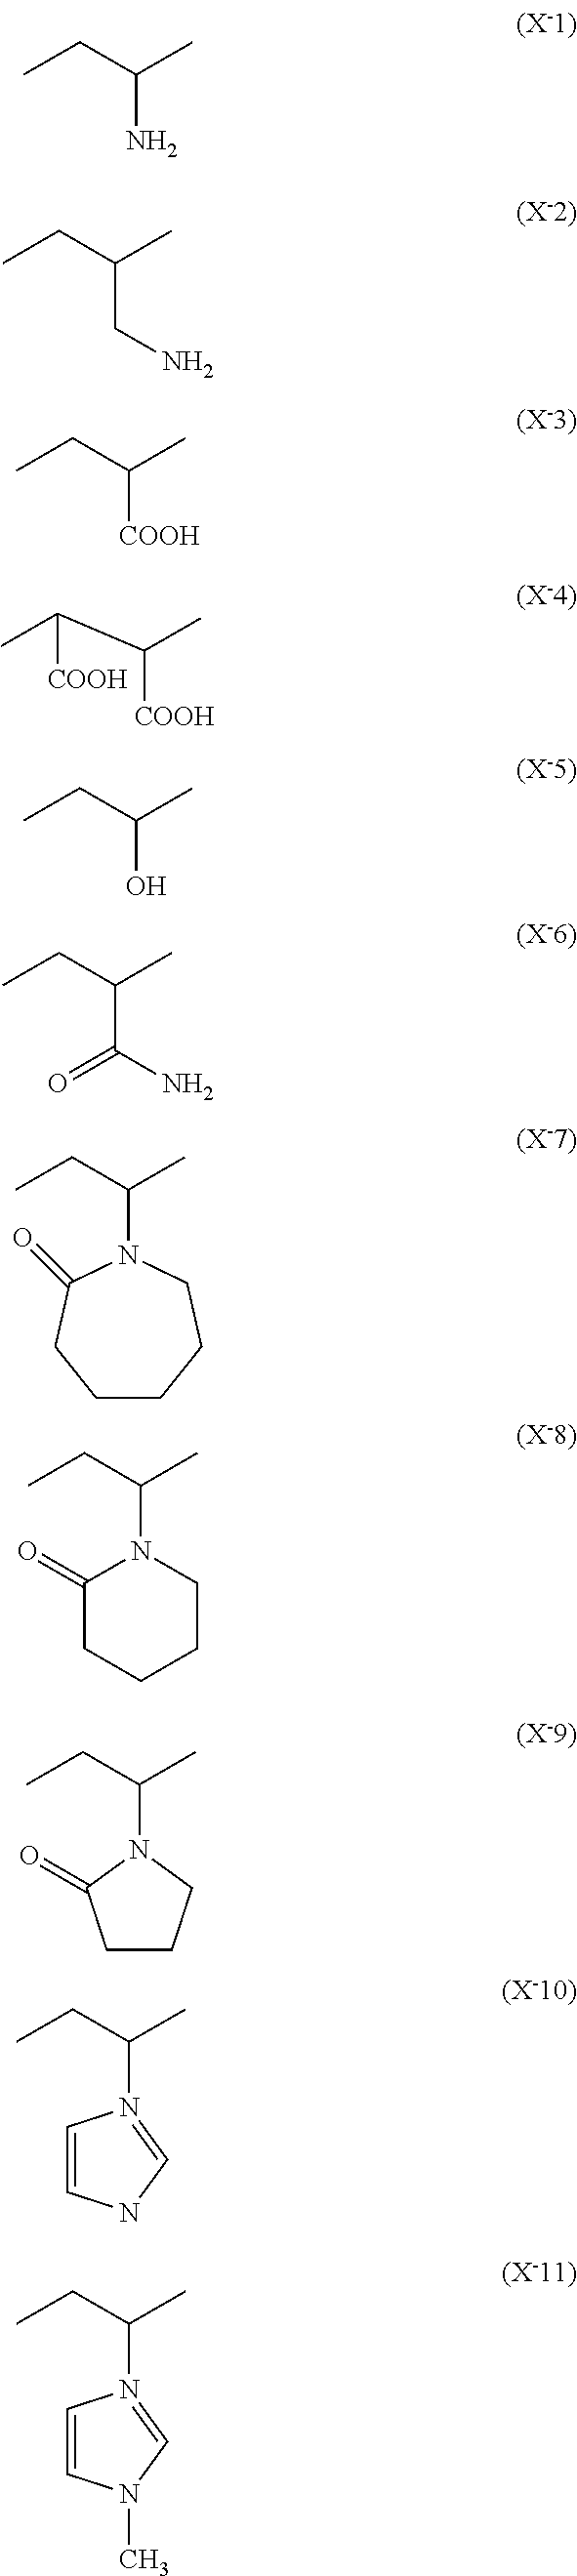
CCC(C)N.CCC(C)CN.CCC(C)[COOH].CC(C(C)[COOH])[COOH].CCC(C)O.CCC(C)C(N)=O.CCC(C)N1C(=O)CCCCC1.CCC(C)N1C(=O)CCCC1.CCC(C)N1C(=O)CCC1.CCC(C)N1=CNC=C1.CCC(C)N1=CN(C)C=C1
